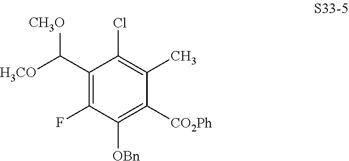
C1(C([H3CO])[CH3O])=C(F)C([OBn])=C([CO2Ph])C(C)=C1Cl
